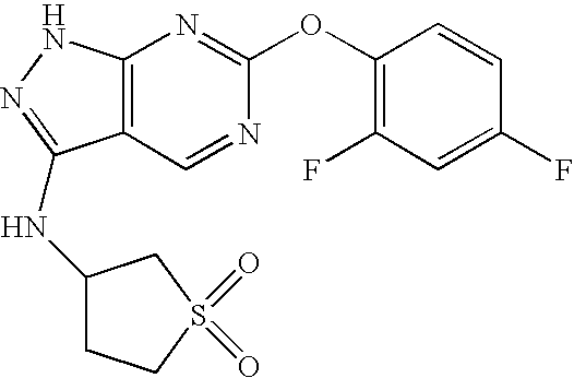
C12=C(NN=C1NC1CCS(=O)(=O)C1)N=C(OC1=C(F)C=C(F)C=C1)N=C2
